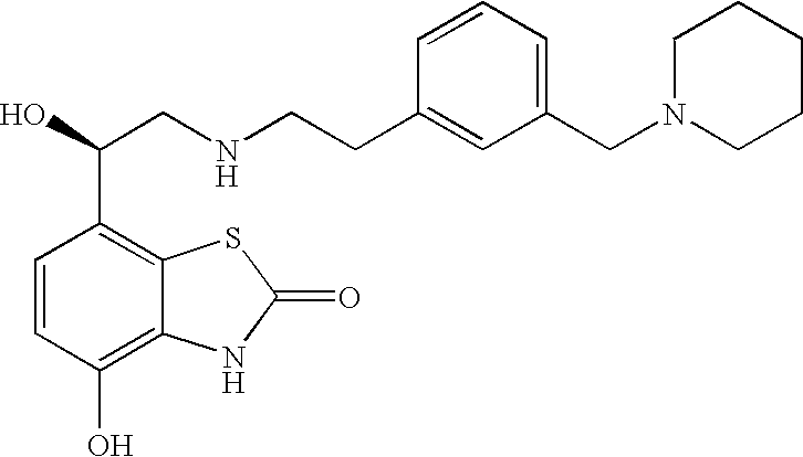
C1=CC(O)=C2C(=C1C(O)CNCCC1=CC(CN3CCCCC3)=CC=C1)SC(=O)N2
